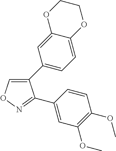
C1(C2=CC=C3C(=C2)OCCO3)=CON=C1C1=CC(OC)=C(OC)C=C1
